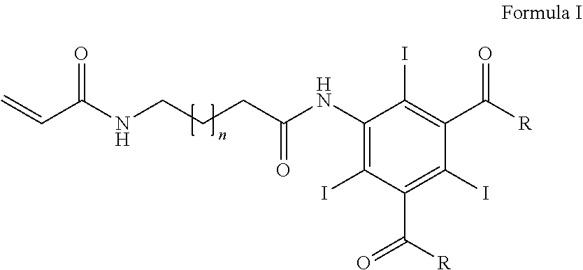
C=CC(NCCCC(=O)NC1=C(I)C(C([R])=O)=C(I)C(C([R])=O)=C1I)=O
